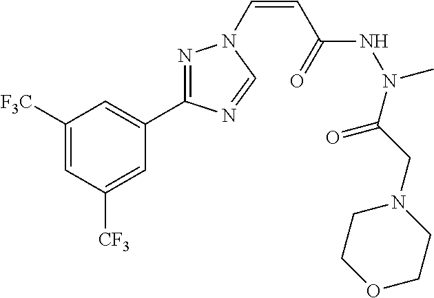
C1([F3C])=CC([CF3])=CC(C2=NN(C=CC(NN(C)C(CN3CCOCC3)=O)=O)C=N2)=C1
